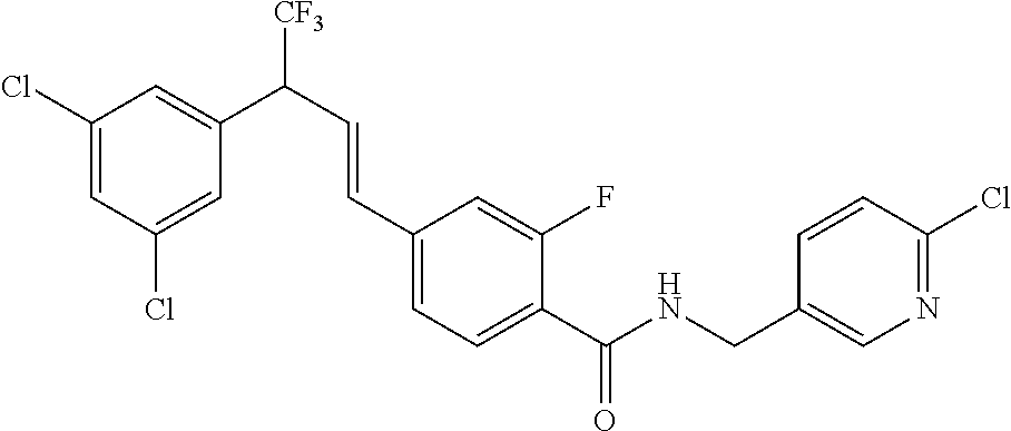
C1(Cl)=CC(Cl)=CC(C([CF3])C=CC2=CC=C(C(NCC3=CN=C(Cl)C=C3)=O)C(F)=C2)=C1
